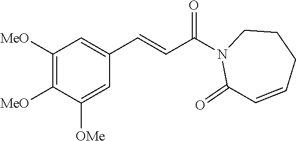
C1([MeO])=C([MeO])C([OMe])=CC(C=CC(=O)N2C(=O)C=CCCC2)=C1
